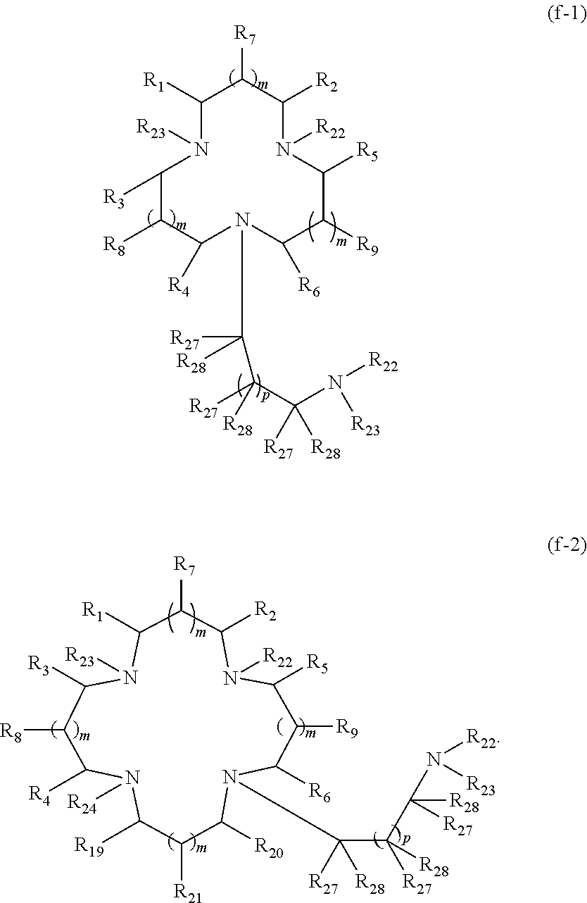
C1([R1])N([R23])C([R3])C([R8])C([R4])N(C([R27])([R28])C(C(N([R23])[R22])([R27])[R28])([R27])[R28])C([R6])C([R9])C([R5])N([R22])C([R2])C1[R7].C1([R19])N([R24])C([R4])C([R8])C([R3])N([R23])C([R1])C([R7])C([R2])N([R22])C([R5])C([R9])C([R6])N(C(C([R27])(C([R28])([R27])N([R23])[R22])[R28])([R27])[R28])C([R20])C1[R21]
